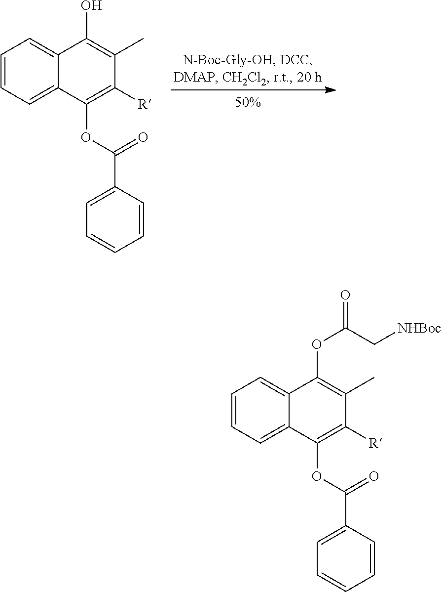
OC1=C(C)C([R])=C(OC(C2=CC=CC=C2)=O)C2=CC=CC=C12.O(C1=C(C)C([R])=C(OC(C2=CC=CC=C2)=O)C2=CC=CC=C12)C(C[NHBoc])=O
